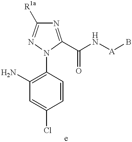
C1(N)=C(N2C(C(N[A]B)=O)=NC([R1a])=N2)C=CC(Cl)=C1
